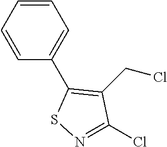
C1(C2=C(CCl)C(Cl)=NS2)=CC=CC=C1
